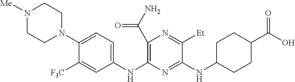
C1(C(N)=O)=C(NC2=CC=C(N3CCN([Me])CC3)C([F3C])=C2)N=C(NC2CCC(C(O)=O)CC2)C([Et])=N1
